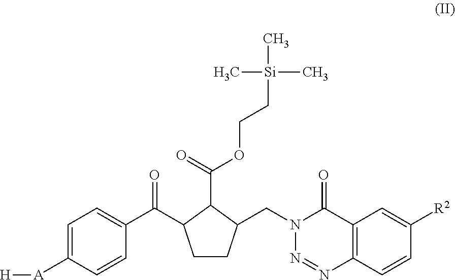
C1CC(CN2N=NC3=C(C2=O)C=C([R2])C=C3)C(C(=O)OCC[Si](C)(C)C)C1C(C1=CC=C([A][H])C=C1)=O
